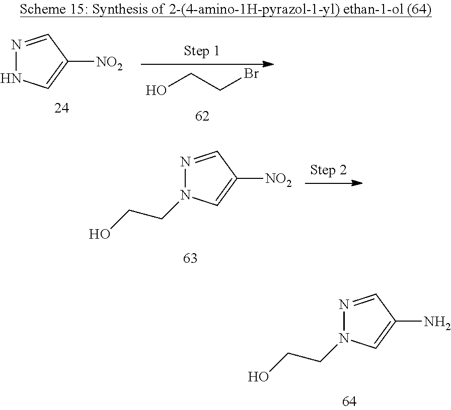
OCCBr.N1=CC([NO2])=CN1.N1=CC([NO2])=CN1CCO.N1=CC(N)=CN1CCO
